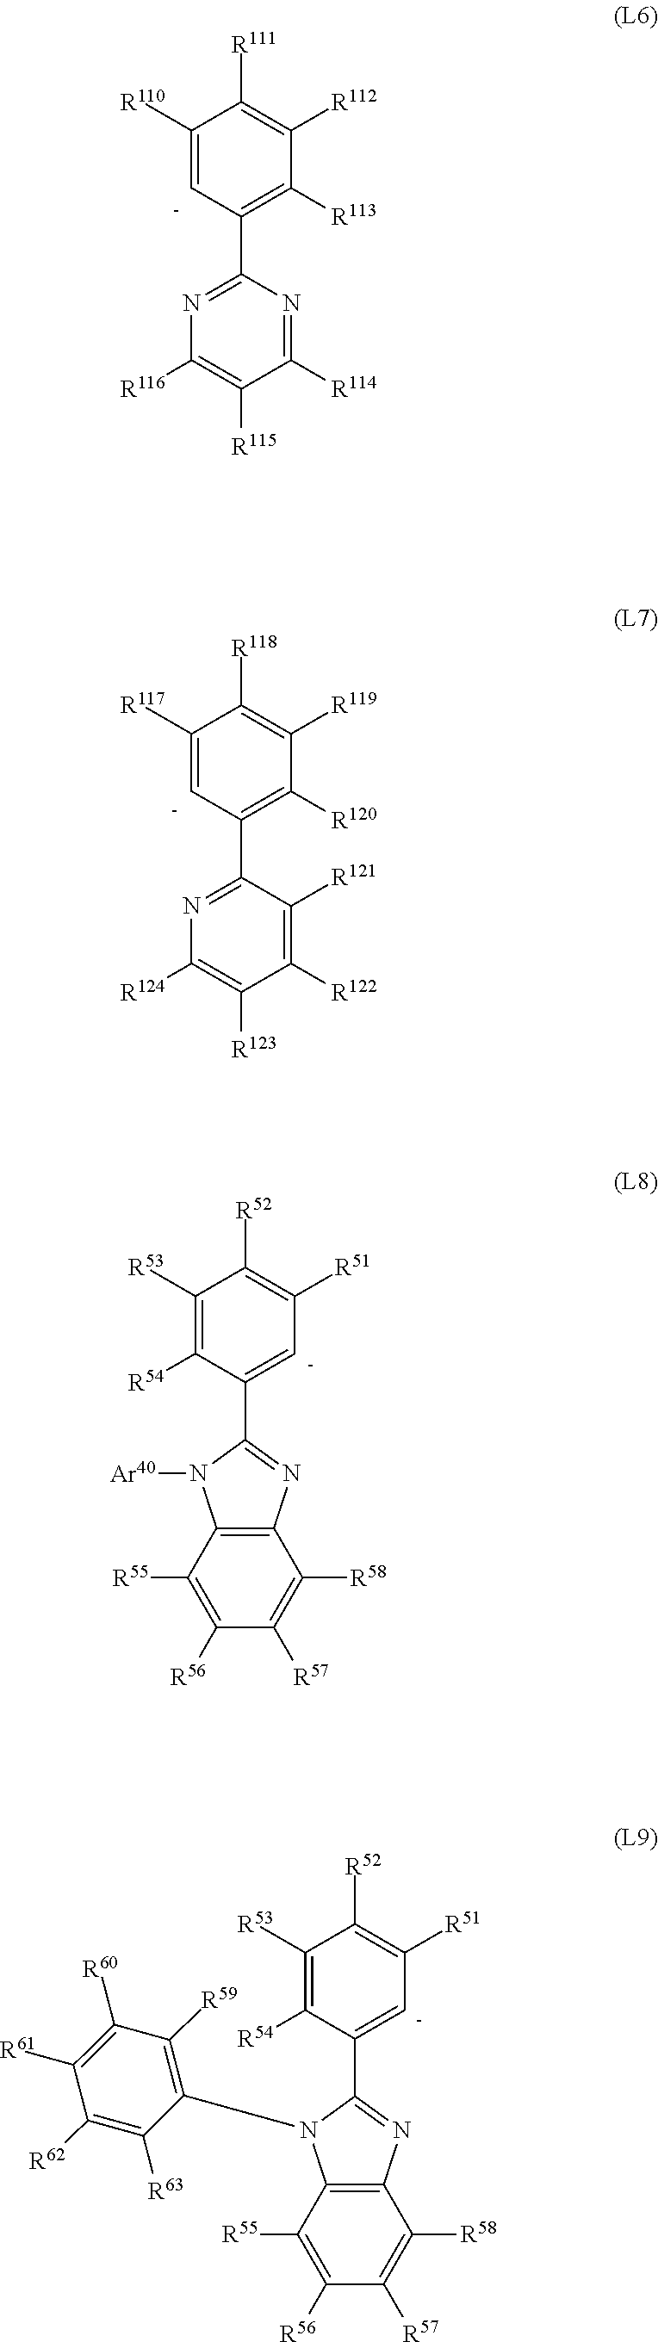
C1([R117])=[C-]C(C2=NC([R124])=C([R123])C([R122])=C2[R121])=C([R120])C([R119])=C1[R118].C1([R110])=[C-]C(C2=NC([R116])=C([R115])C([R114])=N2)=C([R113])C([R112])=C1[R111].C12=C(C([R55])=C([R56])C([R57])=C1[R58])N(C1=C([R59])C([R60])=C([R61])C([R62])=C1[R63])C(C1=[C-]C([R51])=C([R52])C([R53])=C1[R54])=N2.C12=C(C([R55])=C([R56])C([R57])=C1[R58])N([Ar40])C(C1=[C-]C([R51])=C([R52])C([R53])=C1[R54])=N2
